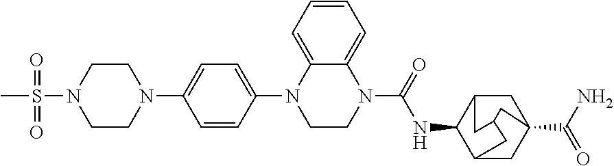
CS(N1CCN(C2=CC=C(N3CCN(C(NC4C5CC6(C(N)=O)CC4CC(C5)C6)=O)C4=CC=CC=C34)C=C2)CC1)(=O)=O
